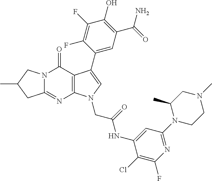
C12=NC3=C(C(=O)N1CC(C)C2)C(C1=CC(C(=O)N)=C(O)C(F)=C1F)=CN3CC(NC1=CC(N2CCN(C)CC2C)=NC(F)=C1Cl)=O
